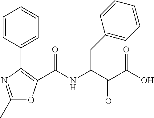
C1(C)=NC(C2=CC=CC=C2)=C(C(NC(C(C(O)=O)=O)CC2=CC=CC=C2)=O)O1
